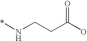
*NCCC(O)=O
